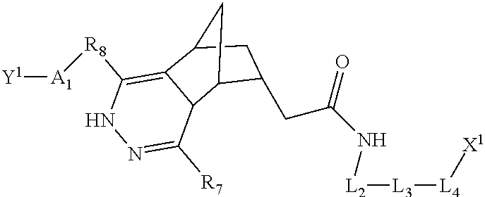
C1(CC(N[L2][L3][L4][X1])=O)C2C3C(=C([R8][A1][Y1])NN=C3[R7])C(C1)C2
